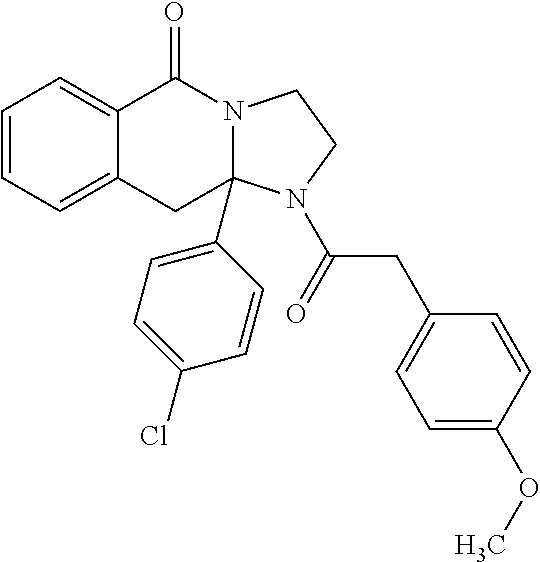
C1=CC=C2C(=C1)C(=O)N1CCN(C(CC3=CC=C(OC)C=C3)=O)C1(C1=CC=C(Cl)C=C1)C2
